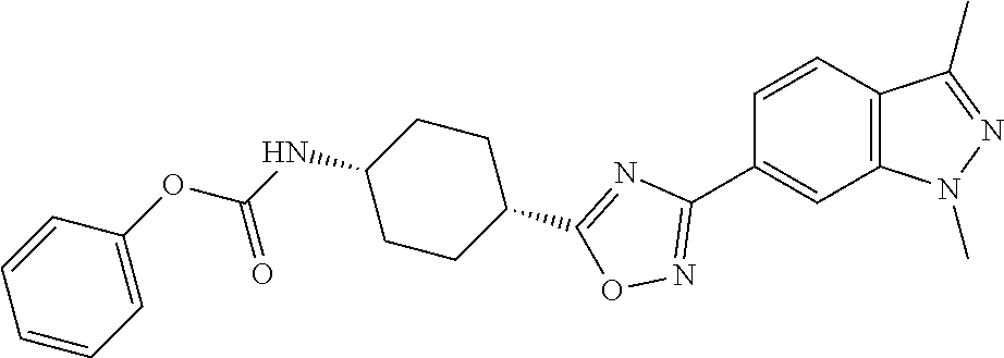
C1=CC2=C(C=C1C1=NOC(C3CCC(NC(OC4=CC=CC=C4)=O)CC3)=N1)N(C)N=C2C
